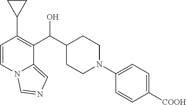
C1=CN2C(=CN=C2)C(C(C2CCN(C3=CC=C([COOH])C=C3)CC2)O)=C1C1CC1
